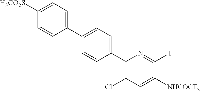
C1(C2=CC=C(C3=CC=C([H3CO2S])C=C3)C=C2)=C(Cl)C=C([NHCOCF3])C(I)=N1
